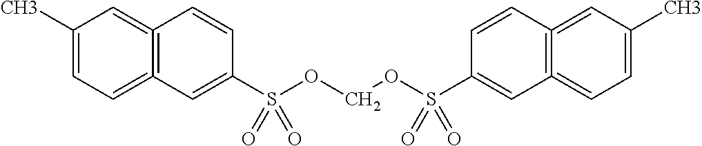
C12=C(=CC=C(C)C=1)C=C(S(OCOS(C1=CC3=C(=CC(C)=CC=3)C=C1)(=O)=O)(=O)=O)C=C2
